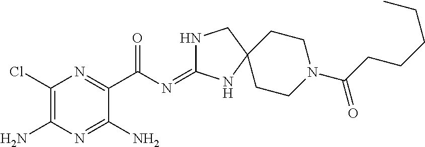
C1(Cl)=C(N)N=C(N)C(C(N=C2NCC3(N2)CCN(C(CCCCC)=O)CC3)=O)=N1
